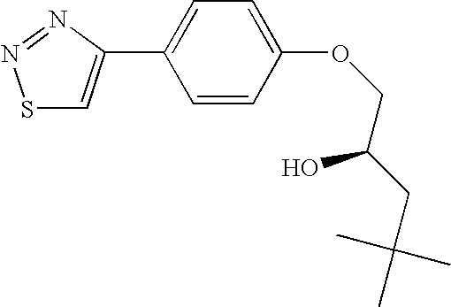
C1=C(C2=CSN=N2)C=CC(OCC(CC(C)(C)C)O)=C1
